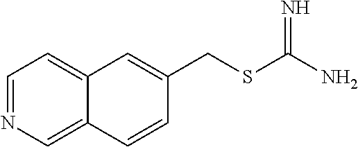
C12=CC=NC=C1C=CC(CSC(N)=N)=C2
